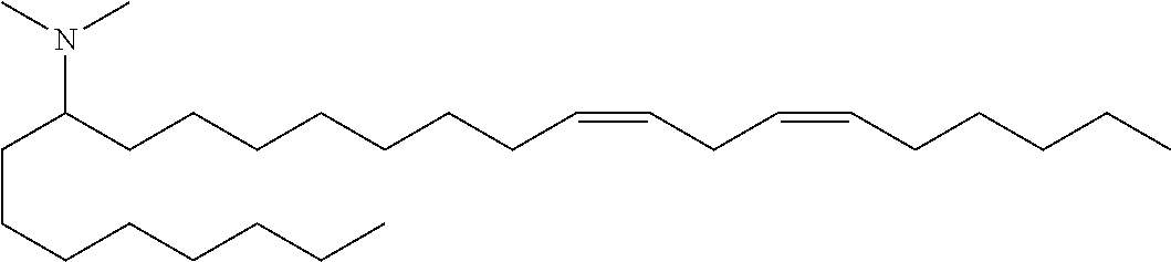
C(CCCCCCC)C(CCCCCCCC=CCC=CCCCCC)N(C)C
